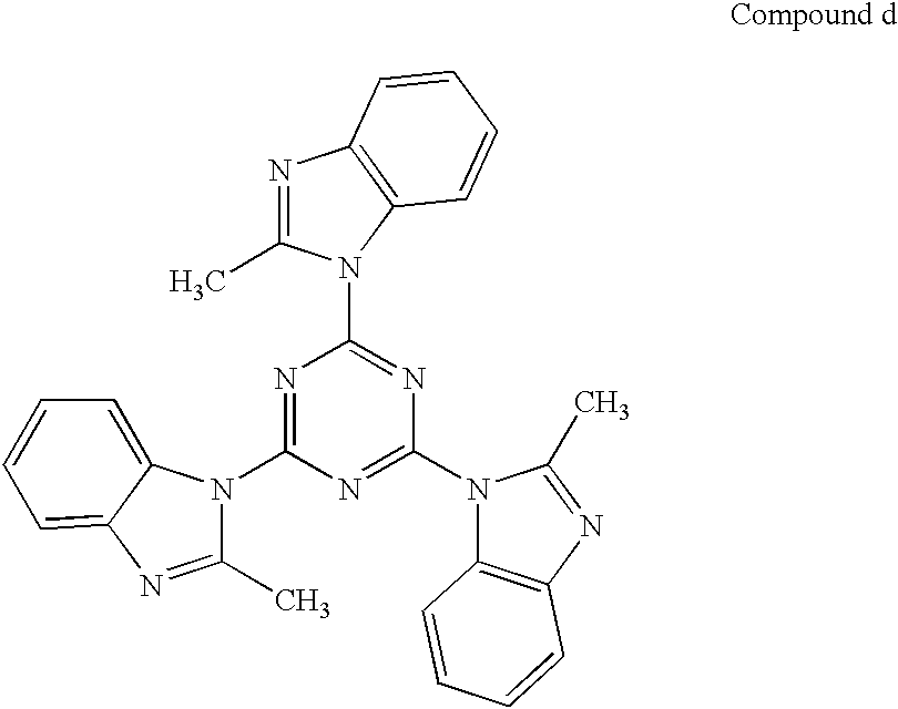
N1=C(N2C(C)=NC3=CC=CC=C23)N=C(N2C3=C(N=C2C)C=CC=C3)N=C1N1C(C)=NC2=C1C=CC=C2
